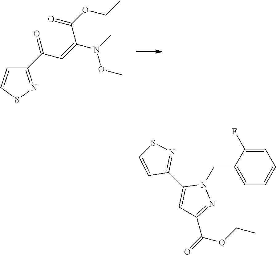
C1(C(C=C(N(C)OC)C(OCC)=O)=O)=NSC=C1.C(C1=CC=CC=C1F)N1C(C2=NSC=C2)=CC(C(=O)OCC)=N1
